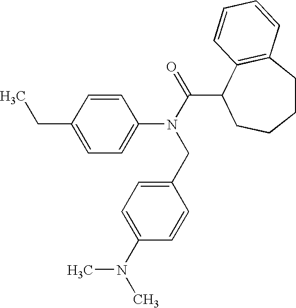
C(C1=CC=C(N(C(=O)C2CCCCC3=C2C=CC=C3)CC2=CC=C(N(C)C)C=C2)C=C1)C
